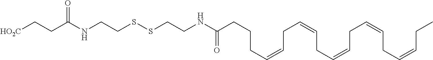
S(SCCNC(CCCC=CCC=CCC=CCC=CCC=CCC)=O)CCNC(CC[HO2C])=O
